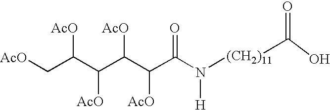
[AcO]CC(C(C(C(C(N([(CH2)11]C(=O)O)[H])=O)[AcO])[AcO])[AcO])[AcO]
